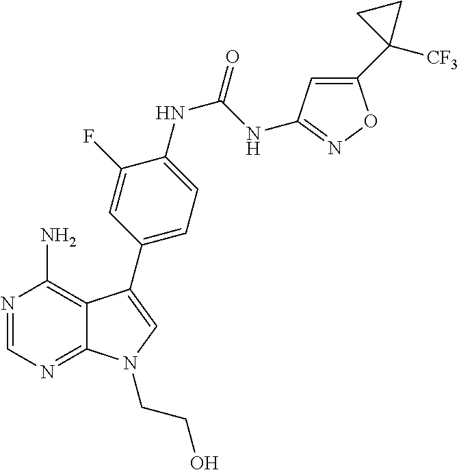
N1=CN=C2C(=C1N)C(C1=CC=C(NC(NC3=NOC(C4([CF3])CC4)=C3)=O)C(F)=C1)=CN2CCO
